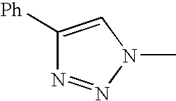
C1([Ph])=CN(C)N=N1
